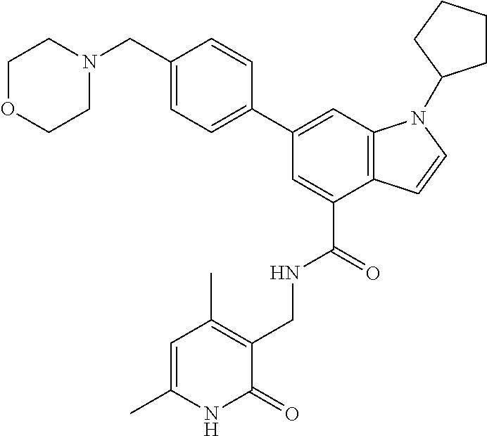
C12=C(C=C(C3=CC=C(CN4CCOCC4)C=C3)C=C1C(NCC1=C(C)C=C(C)NC1=O)=O)N(C1CCCC1)C=C2
